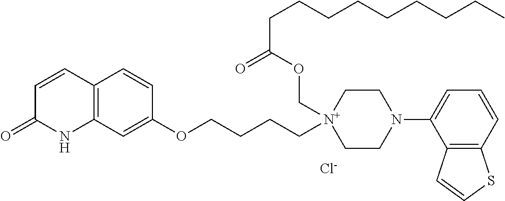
C12=C(C=C(OCCCC[N+]3(COC(=O)CCCCCCCCC)CCN(C4=CC=CC5=C4C=CS5)CC3)C=C1)NC(=O)C=C2.[Cl-]
